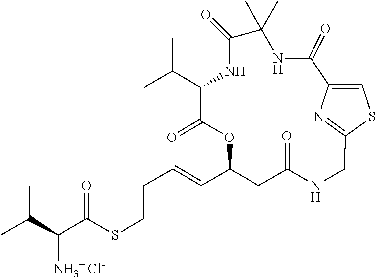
CC(C(C(SCCC=CC1CC(=O)NCC2=NC(=CS2)C(=O)NC(C)(C)C(=O)NC(C(C)C)C(=O)O1)=O)[NH3+ Cl-])C
